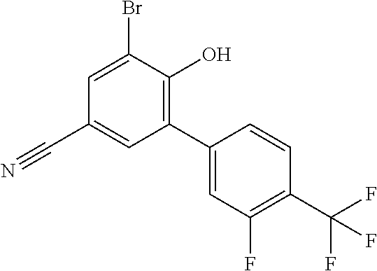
BrC1=CC(C#N)=CC(C2=CC(F)=C(C(F)(F)F)C=C2)=C1O
